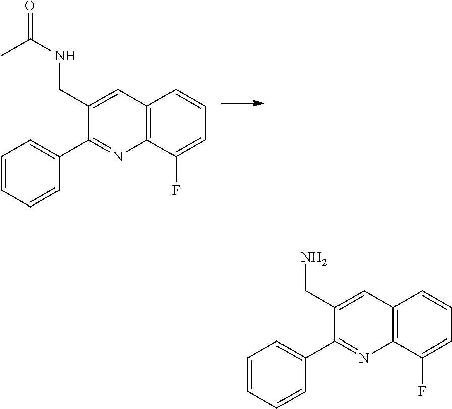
C1(C2=NC3=C(C=C2CN)C=CC=C3F)=CC=CC=C1.C1(C2=NC3=C(C=C2CNC(=O)C)C=CC=C3F)=CC=CC=C1
